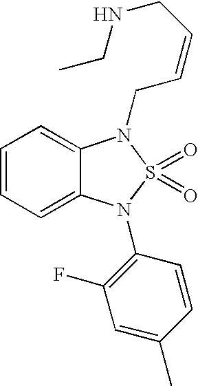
C1=CC=C2C(=C1)N(CC=CCNCC)S(=O)(=O)N2C1=C(F)C=C(C)C=C1
